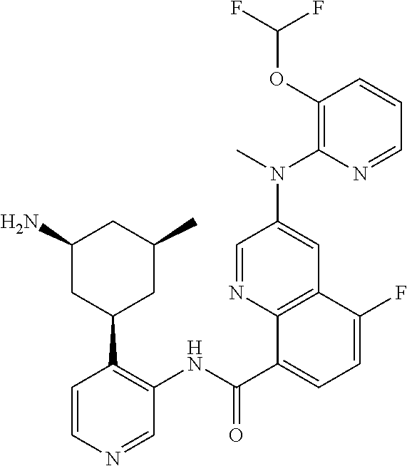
C1=CN=CC(NC(C2=CC=C(F)C3=C2N=CC(N(C)C2=C(OC(F)F)C=CC=N2)=C3)=O)=C1C1CC(C)CC(N)C1
